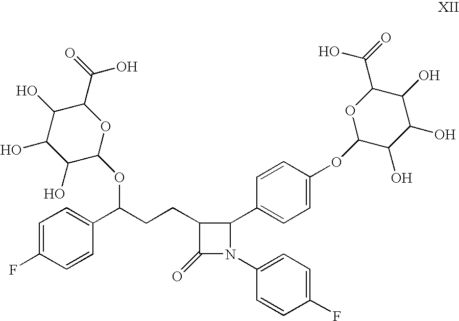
C1=C(F)C=CC(C(CCC2C(=O)N(C3=CC=C(F)C=C3)C2C2=CC=C(OC3OC(C(=O)O)C(O)C(O)C3O)C=C2)OC2C(O)C(O)C(O)C(C(O)=O)O2)=C1
